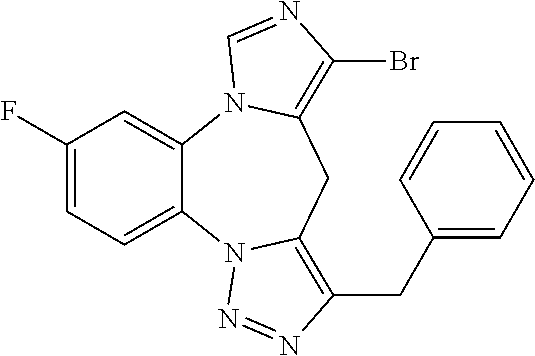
C1(F)=CC=C2C(=C1)N1C(=C(Br)N=C1)CC1=C(CC3=CC=CC=C3)N=NN21
